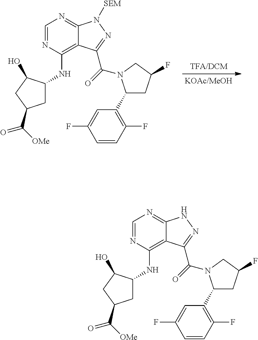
C12=C(NC3CC(C(=O)[OMe])CC3O)N=CN=C1NN=C2C(=O)N1C(C2=C(F)C=CC(F)=C2)CC(F)C1.C12=C(NC3CC(C(=O)[OMe])CC3O)N=CN=C1N([SEM])N=C2C(=O)N1C(C2=C(F)C=CC(F)=C2)CC(F)C1
